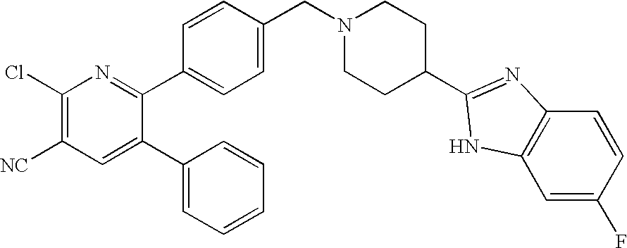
C1(Cl)=C([NC])C=C(C2=CC=CC=C2)C(C2=CC=C(CN3CCC(C4=NC5=C(C=C(F)C=C5)N4)CC3)C=C2)=N1
